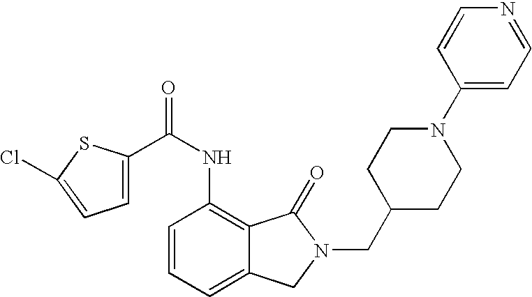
C1=C(C(NC2=C3C(=CC=C2)CN(CC2CCN(C4=CC=NC=C4)CC2)C3=O)=O)SC(Cl)=C1
